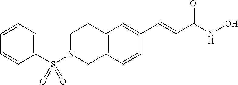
C12=C(C=CC(C=CC(NO)=O)=C1)CN(S(C1=CC=CC=C1)(=O)=O)CC2
